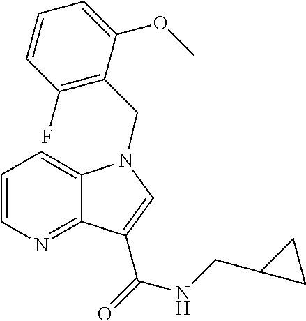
C1=CN=C2C(=C1)N(CC1=C(F)C=CC=C1OC)C=C2C(NCC1CC1)=O
